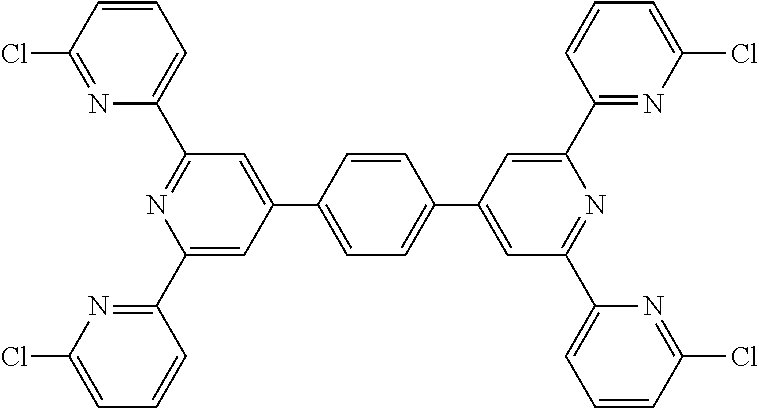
N1=C(Cl)C=CC=C1C1=NC(C2=NC(Cl)=CC=C2)=CC(C2=CC=C(C3=CC(C4=CC=CC(Cl)=N4)=NC(C4=NC(Cl)=CC=C4)=C3)C=C2)=C1
